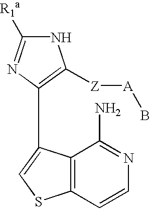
N1C([R1a])=NC(C2=CSC3=C2C(N)=NC=C3)=C1[Z][A]B
